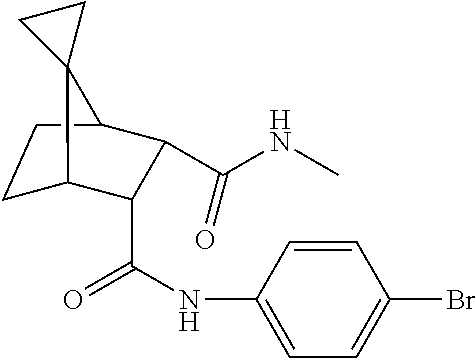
C1C2C(C(=O)NC3=CC=C(Br)C=C3)C(C(NC)=O)C(C1)C21CC1
